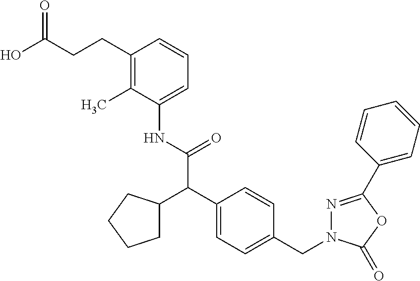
C1(NC(C(C2=CC=C(CN3N=C(C4=CC=CC=C4)OC3=O)C=C2)C2CCCC2)=O)=CC=CC(CCC(O)=O)=C1C
